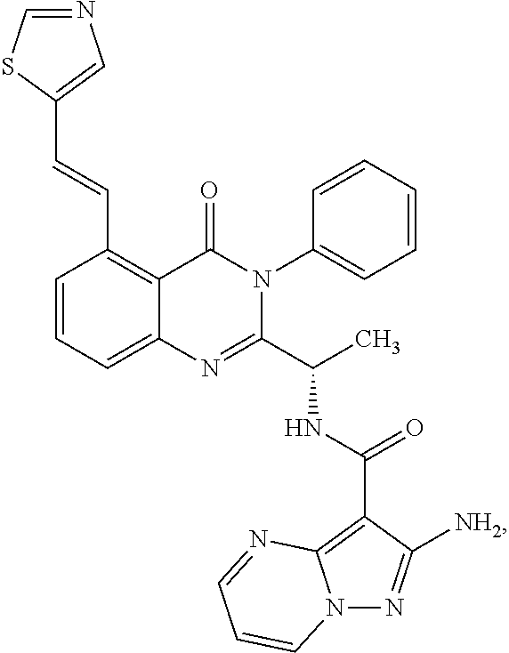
C1=CC=C2C(=C1C=CC1=CN=CS1)C(=O)N(C1=CC=CC=C1)C(C(C)NC(C1=C3N(N=C1[NH2])C=CC=N3)=O)=N2
